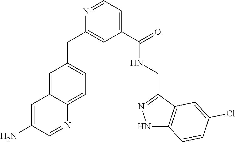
N1=CC=C(C(=O)NCC2=NNC3=C2C=C(Cl)C=C3)C=C1CC1=CC=C2C(=C1)C=C(N)C=N2
